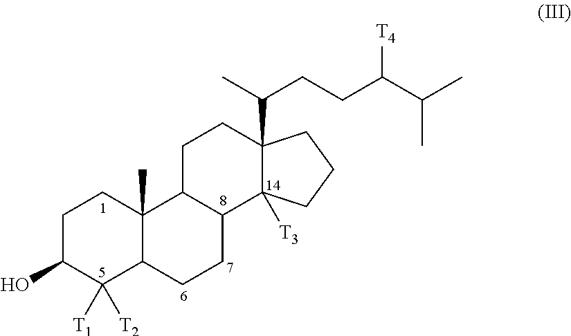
C1C(O)C([T1])([T2])C2C(C)(C1)C1C(CC2)C2([T3])C(C(C)CCC(C(C)C)[T4])(CC1)CCC2
